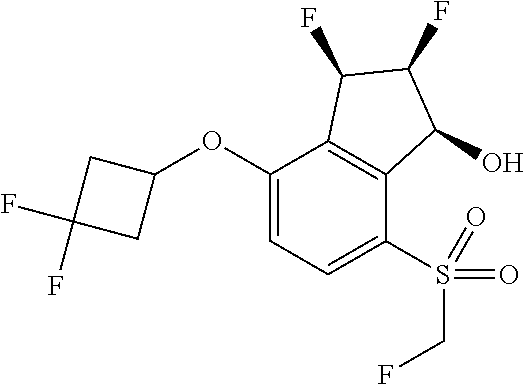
C1(OC2CC(F)(F)C2)=CC=C(S(=O)(CF)=O)C2=C1C(F)C(F)C2O
